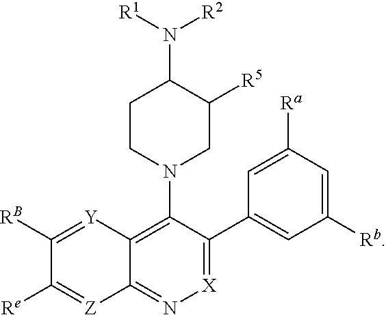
C1([RB])=[Y]C2=C(N3CC([R5])C(N([R1])[R2])CC3)C(C3=CC([Rb])=CC([Ra])=C3)=[X]N=C2[Z]=C1[Re]
